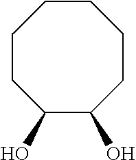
C1CC(O)C(O)CCCC1
